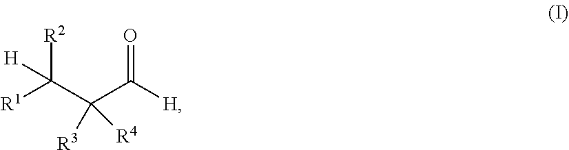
O=C([H])C([R4])(C([H])([R2])[R1])[R3]
